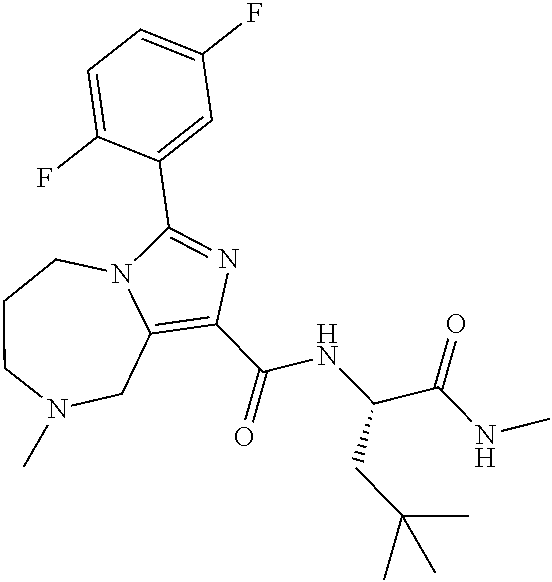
C1(C(NC(CC(C)(C)C)C(=O)NC)=O)=C2CN(C)CCCN2C(C2=CC(F)=CC=C2F)=N1
